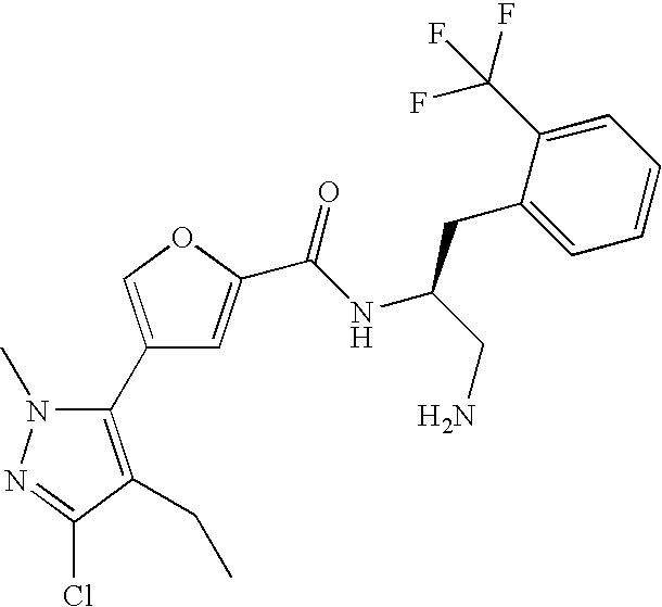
C1(C2=C(CC)C(Cl)=NN2C)=COC(C(NC(CC2=CC=CC=C2C(F)(F)F)CN)=O)=C1
